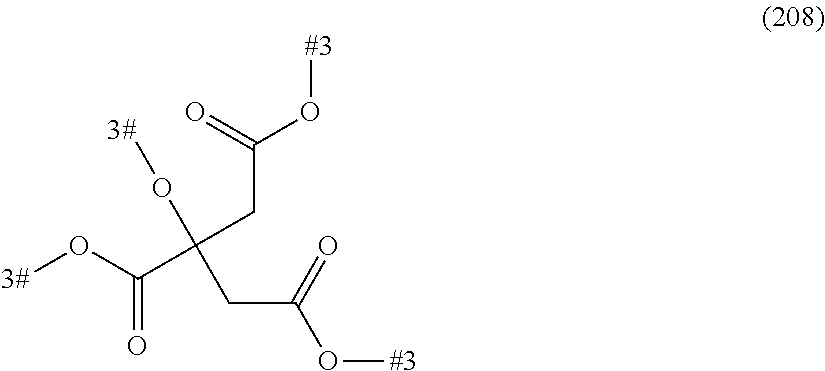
C(CC(O[#3])=O)(O[3#])(CC(O[#3])=O)C(=O)O[3#]
